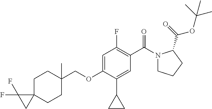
C1C2(CCC(C)(COC3=CC(F)=C(C(=O)N4CCCC4C(OC(C)(C)C)=O)C=C3C3CC3)C1)C(F)(F)C2
